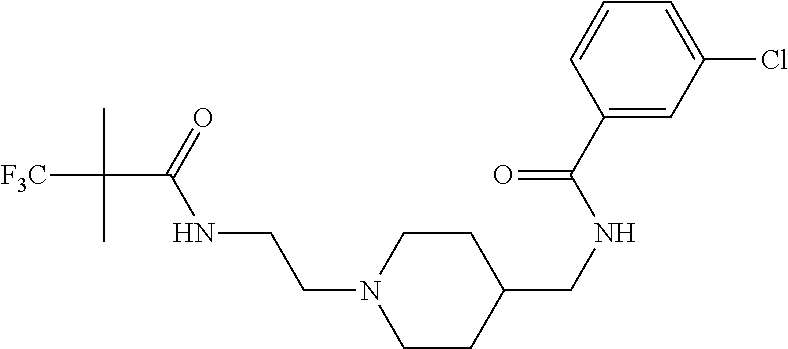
C1CC(CNC(C2=CC(Cl)=CC=C2)=O)CCN1CCNC(C([F3C])(C)C)=O
